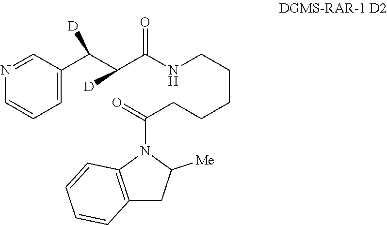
C1(C(C(C(=O)NCCCCCC(N2C3=C(CC2[Me])C=CC=C3)=O)[D])[D])=CC=CN=C1
